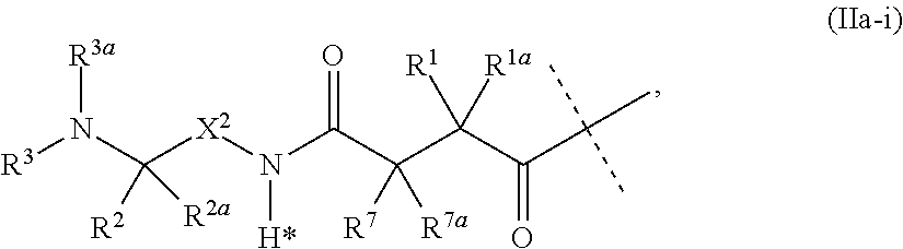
[R3a]N(C([X2]N(C(C(C(C(C(C)(C)C)=O)([R1])[R1a])([R7])[R7a])=O)[H*])([R2])[R2a])[R3]
